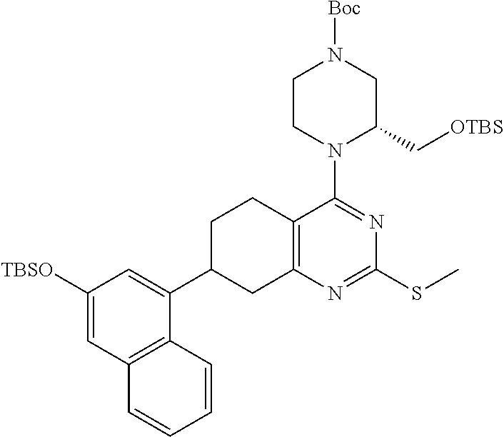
C1([TBSO])=CC2=C(C(C3CC4=C(CC3)C(N3C(C[OTBS])CN([Boc])CC3)=NC(SC)=N4)=C1)C=CC=C2
